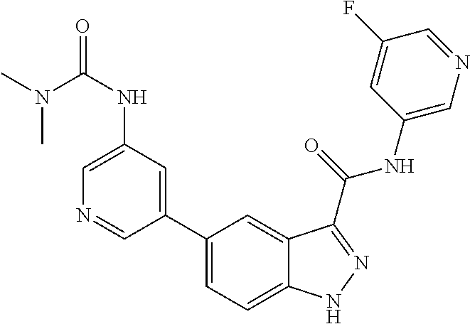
C1(NC(N(C)C)=O)=CN=CC(C2=CC=C3C(=C2)C(C(NC2=CN=CC(F)=C2)=O)=NN3)=C1
